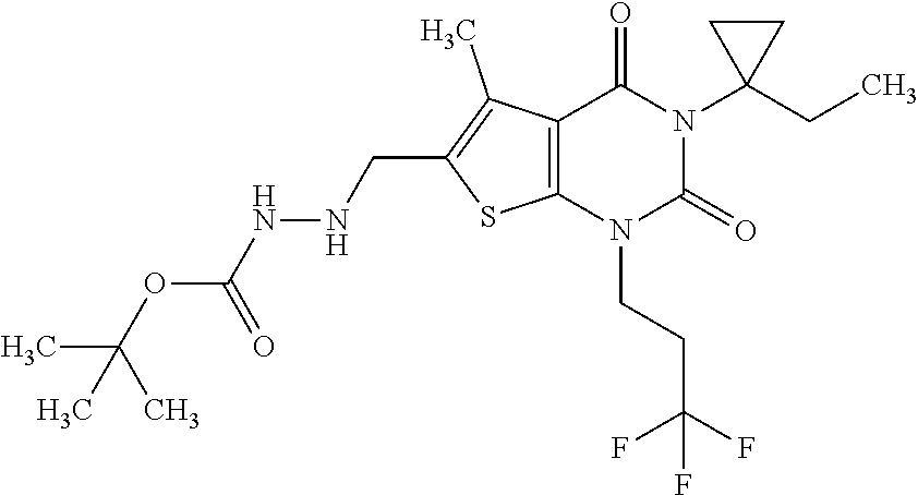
C12=C(N(CCC(F)(F)F)C(=O)N(C3(CC)CC3)C1=O)SC(CNNC(OC(C)(C)C)=O)=C2C
